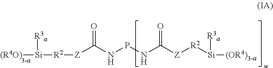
[(R4O)][Si]([R3a])[R2][Z]C(NPNC([Z][R2][Si]([(OR4)3-a])[R3a])=O)=O
